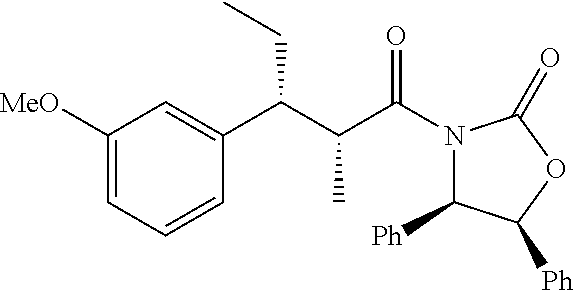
C1([MeO])=CC=CC(C(C(C(N2C([Ph])C([Ph])OC2=O)=O)C)CC)=C1
